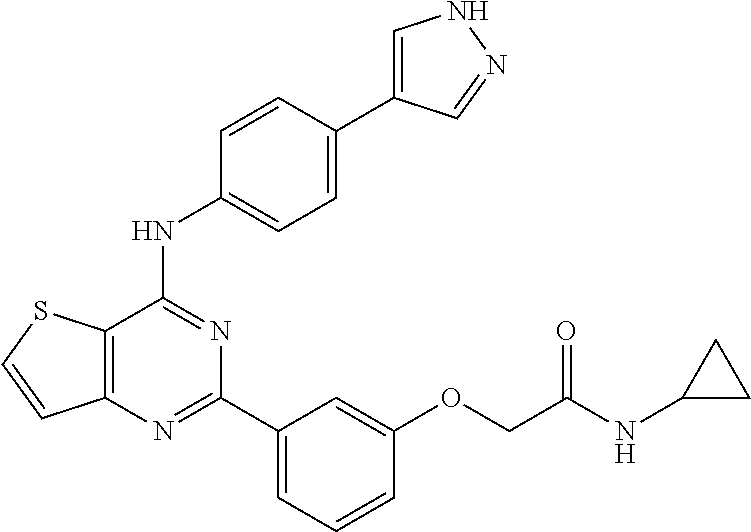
C12=C(N=C(C3=CC=CC(OCC(NC4CC4)=O)=C3)N=C1NC1=CC=C(C3=CNN=C3)C=C1)C=CS2
